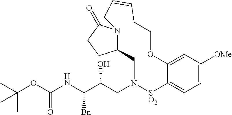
C1([OMe])=CC=C2C(=C1)OCCC=CCN1C(=O)CCC1CN(CC(C([Bn])NC(=O)OC(C)(C)C)O)[SO2]2
